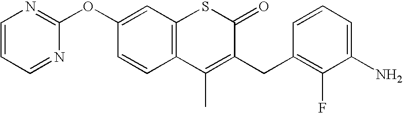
C1(OC2=NC=CC=N2)=CC2=C(C=C1)C(C)=C(CC1=C(F)C(N)=CC=C1)C(=O)S2
